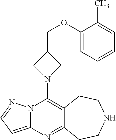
N12C(=CC=N1)N=C1C(=C2N2CC(COC3=CC=CC=C3C)C2)CCNCC1
